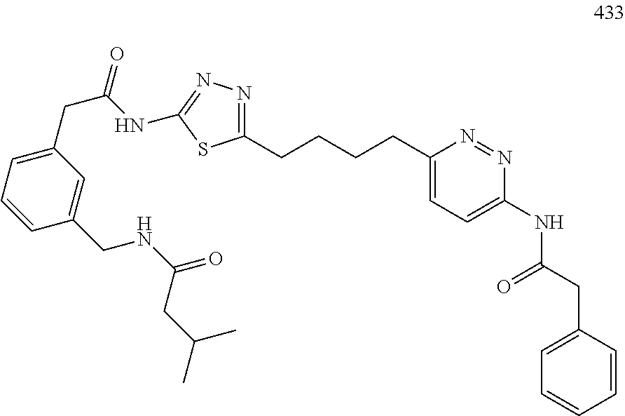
C1=CC(CC(NC2=CC=C(CCCCC3=NN=C(NC(CC4=CC=CC(CNC(=O)CC(C)C)=C4)=O)S3)N=N2)=O)=CC=C1
